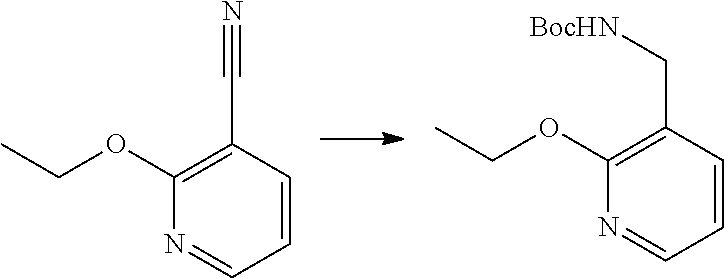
N1=CC=CC(C#N)=C1OCC.N1=CC=CC(C[BocHN])=C1OCC
